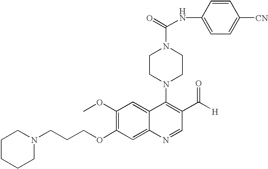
N1(CCCOC2=C(OC)C=C3C(=C2)N=CC(C([H])=O)=C3N2CCN(C(NC3=CC=C([CN])C=C3)=O)CC2)CCCCC1
